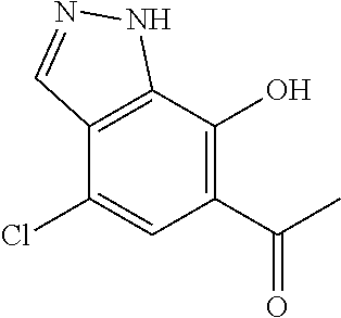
C1(Cl)=CC(C(C)=O)=C(O)C2=C1C=NN2
